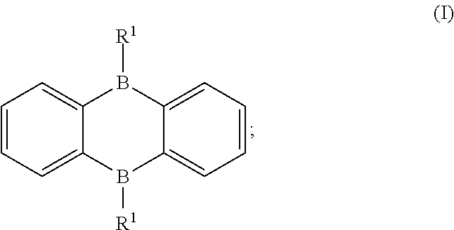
C1=CC=C2C(=C1)B([R1])C1=CC=CC=C1B2[R1]
